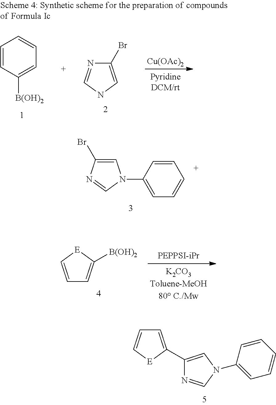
[Cu(OAc)2].C1=CC([B(OH)2])=CC=C1.N1C=C(Br)N=C1.C1=NC(Br)=CN1C1=CC=CC=C1.[E]1C([B(OH)2])=CC=C1.C1=CC=CC(N2C=NC(C3=CC=C[E]3)=C2)=C1
